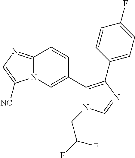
C12=NC=C([NC])N1C=C(C1=C(C3=CC=C(F)C=C3)N=CN1CC(F)F)C=C2
